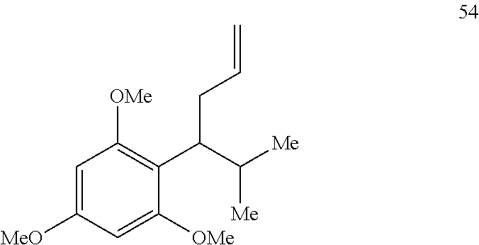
C1=C([MeO])C=C([OMe])C(C(C([Me])[Me])CC=C)=C1[OMe]
